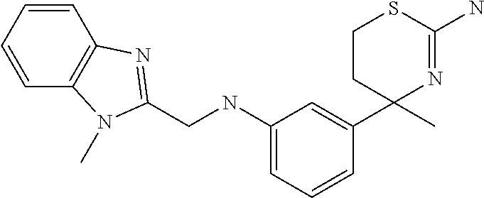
C1(C2(C)N=C(N)SCC2)=CC(NCC2=NC3=C(C=CC=C3)N2C)=CC=C1
